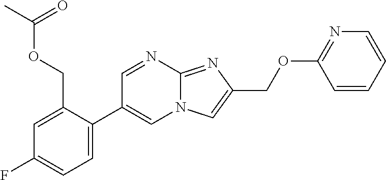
C1=C(C2=CN3C(=NC(COC4=NC=CC=C4)=C3)N=C2)C(COC(C)=O)=CC(F)=C1
